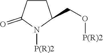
C1CC(CO[P(R)2])N([P(R)2])C1=O
